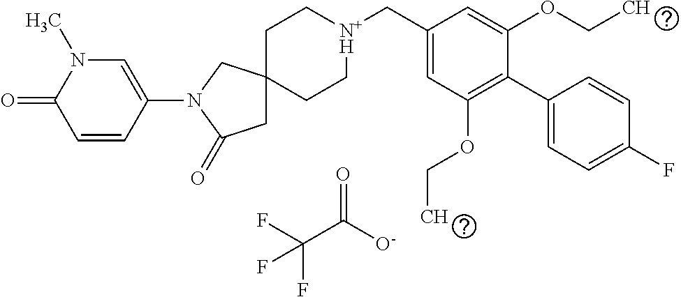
FC(C([O-])=O)(F)F.C(C[N+H]CC1=CC(OCC)=C(C2=CC=C(F)C=C2)C(OCC)=C1)C1(CC)CC(=O)N(C2=CN(C)C(=O)C=C2)C1
